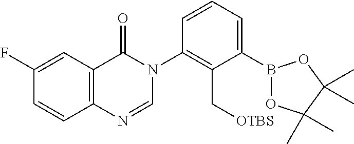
C12=C(C=C(F)C=C1)C(=O)N(C1=C(C[OTBS])C(B3OC(C)(C)C(C)(C)O3)=CC=C1)C=N2
